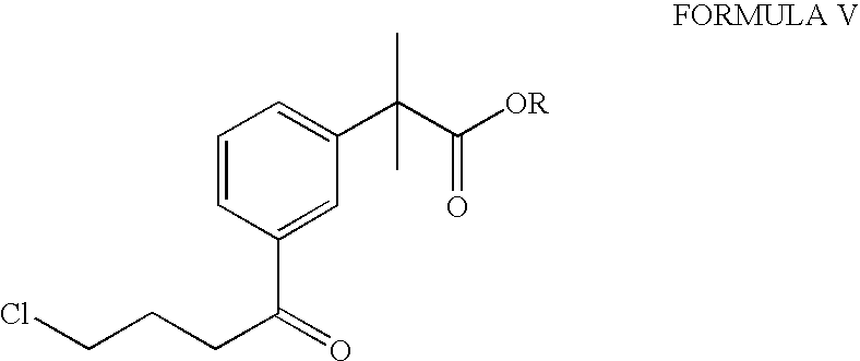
C1=CC=C(C(C([OR])=O)(C)C)C=C1C(=O)CCCCl
